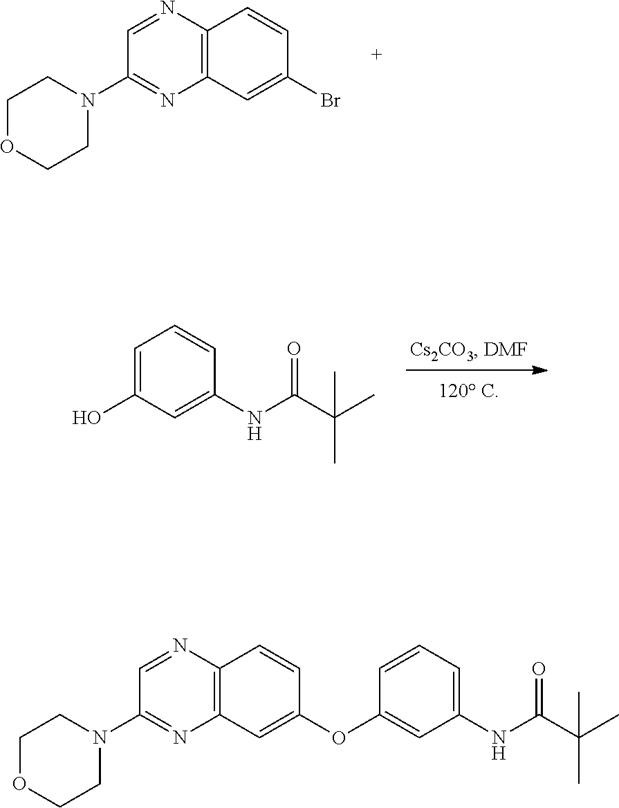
C12=C(C=C(Br)C=C1)N=C(N1CCOCC1)C=N2.C1=CC=C(O)C=C1NC(C(C)(C)C)=O.[120 C].C12=C(C=C(OC3=CC(NC(C(C)(C)C)=O)=CC=C3)C=C1)N=C(N1CCOCC1)C=N2
